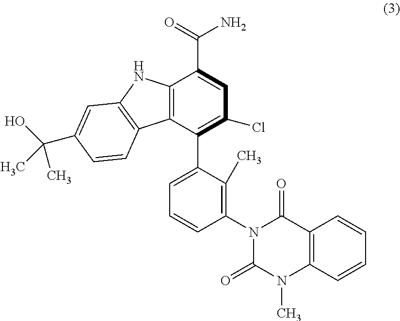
C12=C(C(C3=CC=CC(N4C(=O)N(C)C5=C(C4=O)C=CC=C5)=C3C)=C(Cl)C=C1C(=O)N)C1=C(N2)C=C(C(O)(C)C)C=C1
